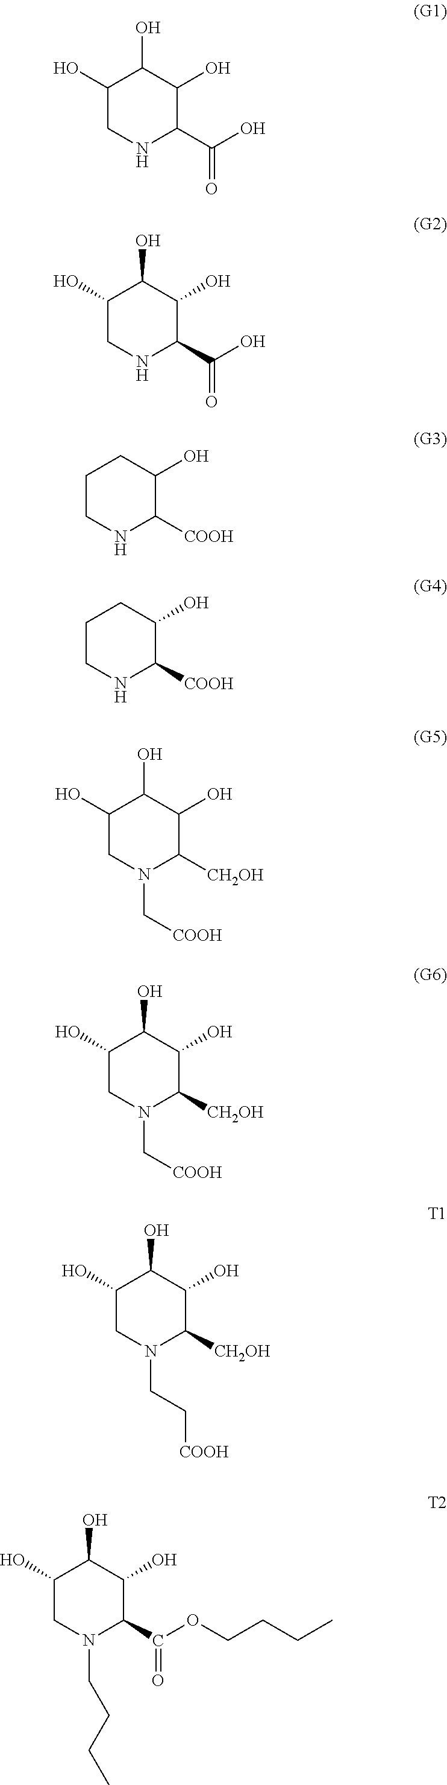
C1(O)CNC(C(O)=O)C(O)C1O.C1(O)CNC(C(O)=O)C(O)C1O.C1CNC([COOH])C(O)C1.C1CNC([COOH])C(O)C1.C1(O)CN(C[COOH])C([CH2OH])C(O)C1O.C1(O)CN(C[COOH])C([CH2OH])C(O)C1O.C1(O)CN(CC[COOH])C([CH2OH])C(O)C1O.C1(O)CN(CCCC)C(C(OCCCC)=O)C(O)C1O
